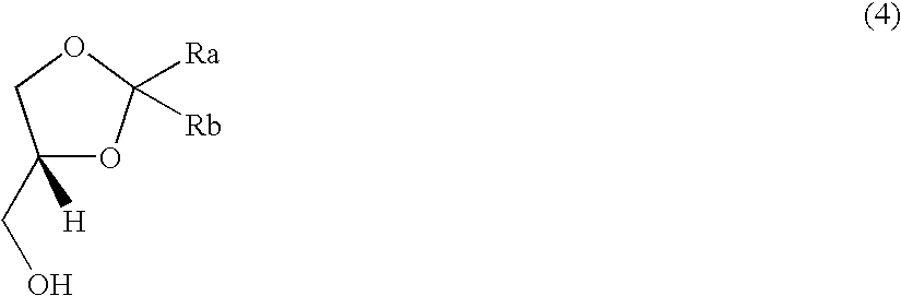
O1CC(CO)([H])OC1([Ra])[Rb]
